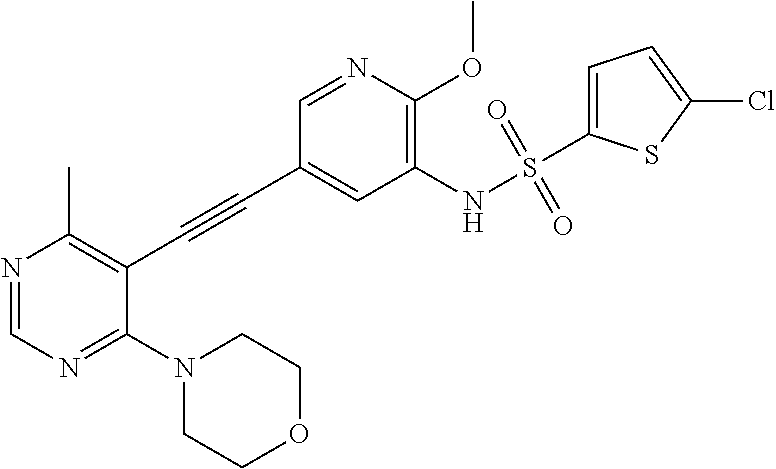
N1=CN=C(N2CCOCC2)C(C#CC2=CC(NS(C3=CC=C(Cl)S3)(=O)=O)=C(OC)N=C2)=C1C
